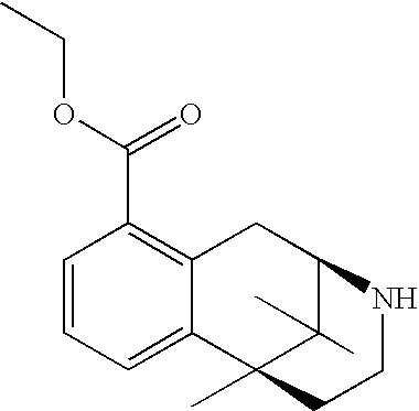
C1=CC=C2C(=C1C(OCC)=O)CC1C(C)(C)C2(C)CCN1
